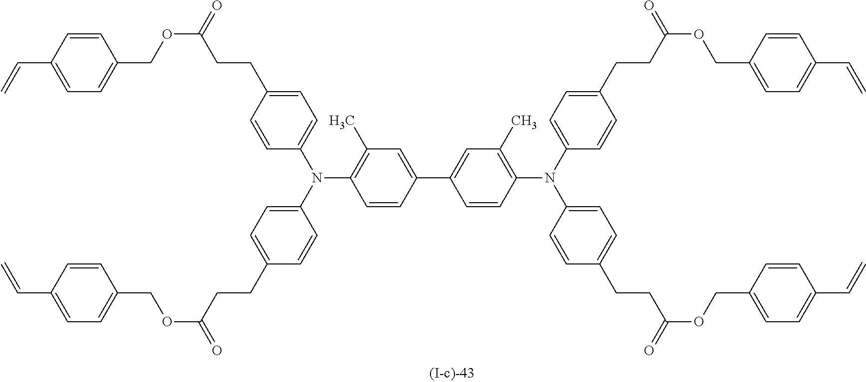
C1(C2=CC(C)=C(N(C3=CC=C(CCC(OCC4=CC=C(C=C)C=C4)=O)C=C3)C3=CC=C(CCC(OCC4=CC=C(C=C)C=C4)=O)C=C3)C=C2)=CC(C)=C(N(C2=CC=C(CCC(OCC3=CC=C(C=C)C=C3)=O)C=C2)C2=CC=C(CCC(OCC3=CC=C(C=C)C=C3)=O)C=C2)C=C1
